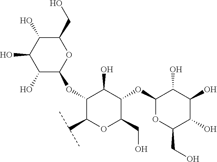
OC1C(OC2OC(CO)C(O)C(O)C2O)C(C(C)C)OC(CO)C1OC1OC(CO)C(O)C(O)C1O
